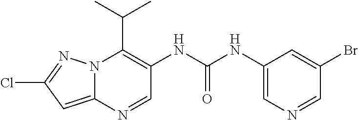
N12C(=CC(Cl)=N1)N=CC(NC(NC1=CN=CC(Br)=C1)=O)=C2C(C)C
